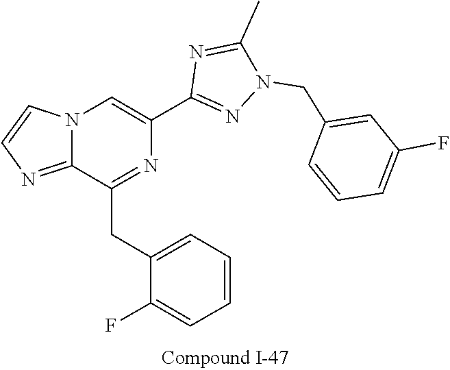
C1(CC2=NC(C3=NN(CC4=CC(F)=CC=C4)C(C)=N3)=CN3C2=NC=C3)=CC=CC=C1F
